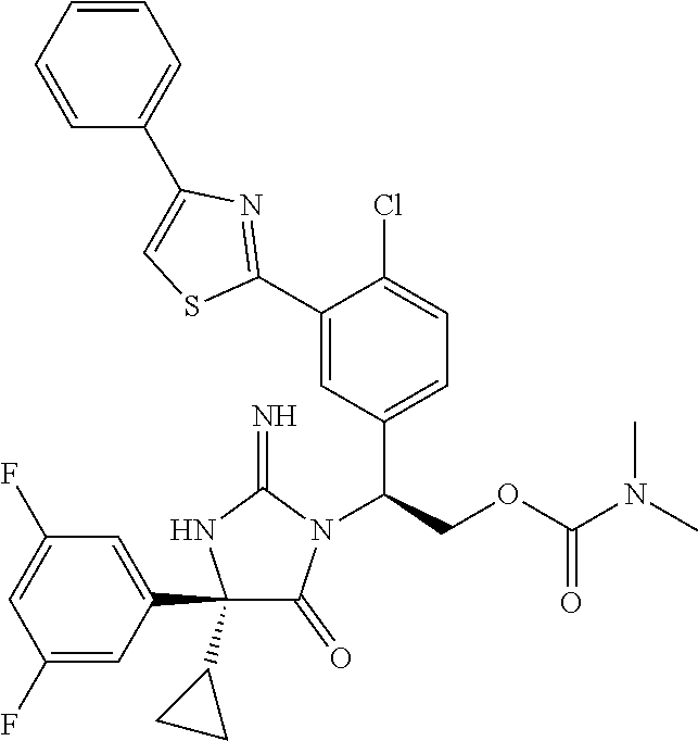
C1(C2=CC(F)=CC(F)=C2)(C2CC2)C(=O)N(C(COC(N(C)C)=O)C2=CC=C(Cl)C(C3=NC(C4=CC=CC=C4)=CS3)=C2)C(=N)N1
